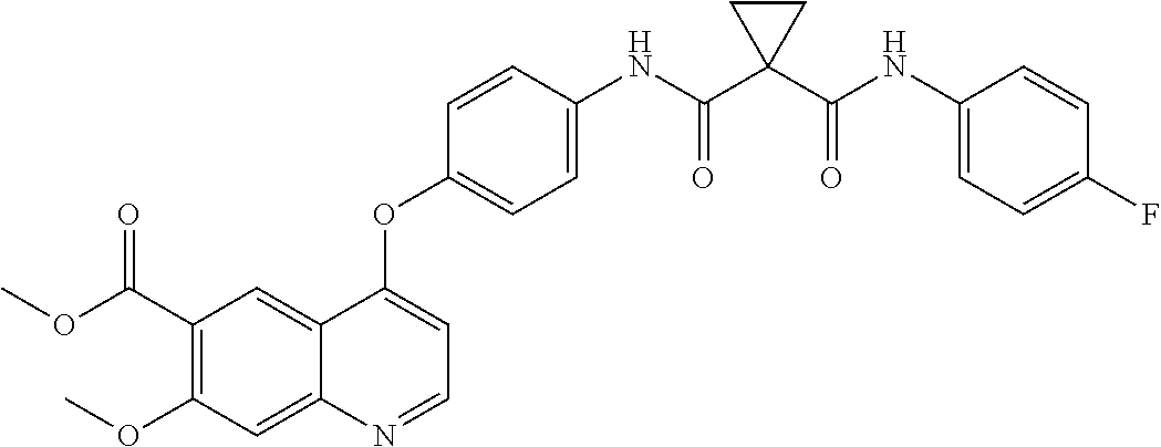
C12=CC(C(OC)=O)=C(OC)C=C1N=CC=C2OC1=CC=C(NC(C2(C(NC3=CC=C(F)C=C3)=O)CC2)=O)C=C1
